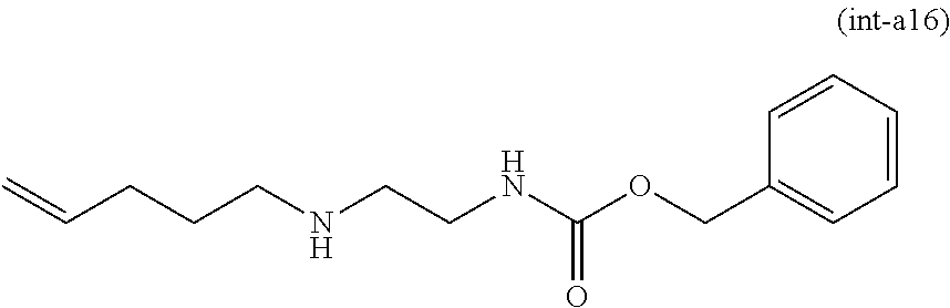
C(CCCNCCNC(OCC1=CC=CC=C1)=O)=C
